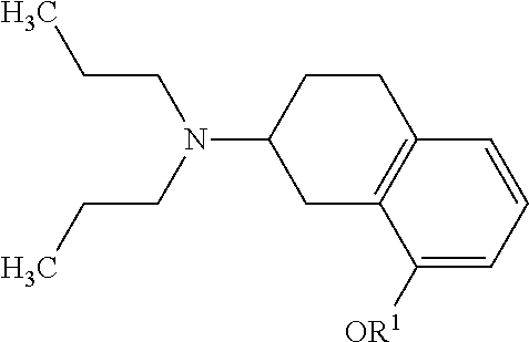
C1CC2=C(CC1N(CCC)CCC)C([OR1])=CC=C2
